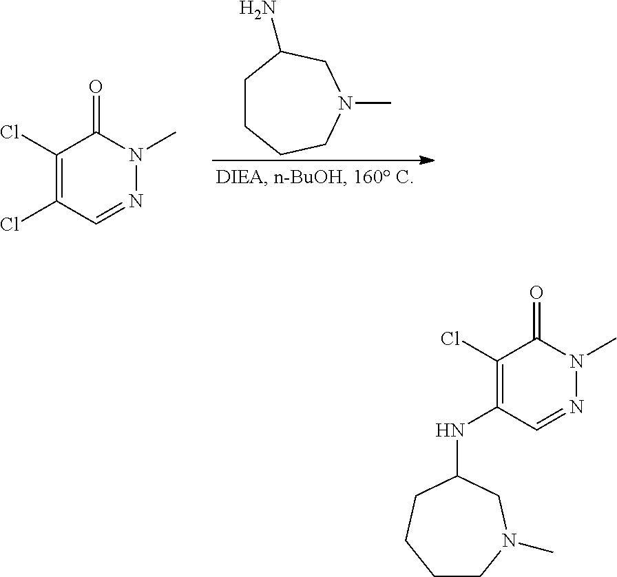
C1CCCN(C)CC1N.C1(Cl)=C(Cl)C=NN(C)C1=O.C1(Cl)=C(NC2CCCCN(C)C2)C=NN(C)C1=O
